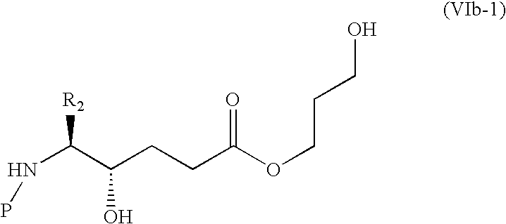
N(C(C(CCC(OCCCO)=O)O)[R2])P
